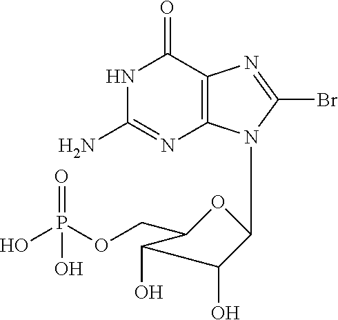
N1C(N)=NC2=C(C1=O)N=C(Br)N2C1OC(COP(O)(=O)O)C(O)C1O
